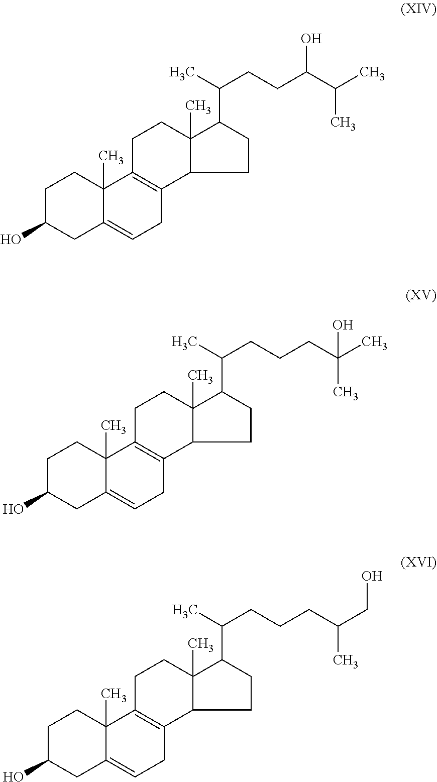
C1C(O)CC2=CCC3=C(C2(C)C1)CCC1(C)C3CCC1C(C)CCC(C(C)C)O.C1C(O)CC2=CCC3=C(C2(C)C1)CCC1(C)C3CCC1C(C)CCCC(C)(C)O.C1C(O)CC2=CCC3=C(C2(C)C1)CCC1(C)C3CCC1C(C)CCCC(CO)C
